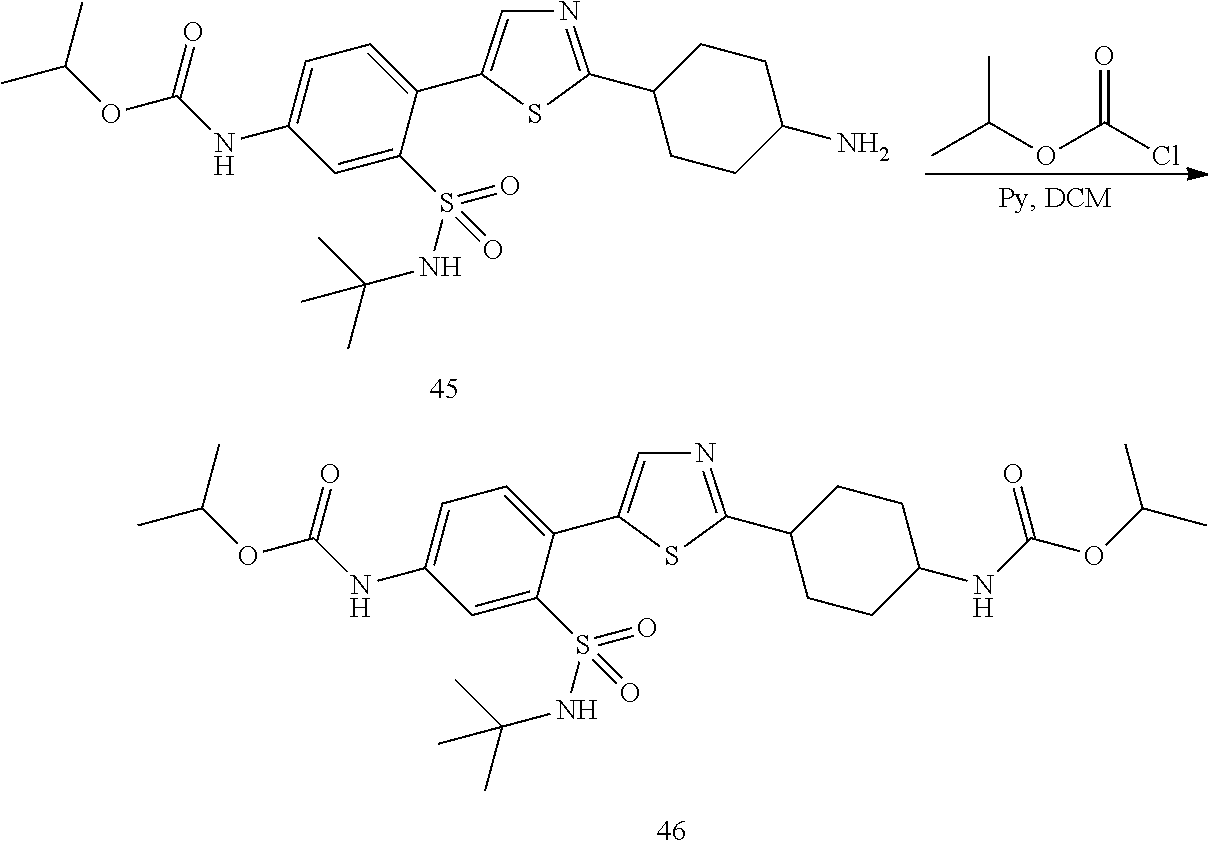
CC(OC(Cl)=O)C.N1=C(C2CCC(N)CC2)SC(C2=CC=C(NC(OC(C)C)=O)C=C2S(NC(C)(C)C)(=O)=O)=C1.N1=C(C2CCC(NC(OC(C)C)=O)CC2)SC(C2=CC=C(NC(OC(C)C)=O)C=C2S(NC(C)(C)C)(=O)=O)=C1
